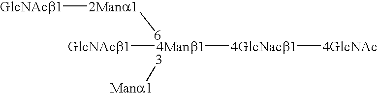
[2Mana1]([6])[GlcNAcb1].[3][Mana1].[4Manb1]([4GlcNacb1][4GlcNAc])[GlcNAcb1]
